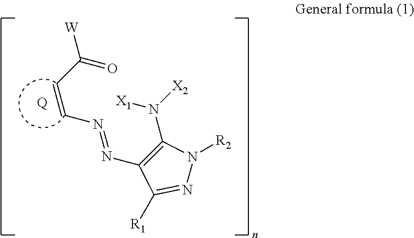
C(=CN=NC1=C(N([X1])[X2])N([R2])N=C1[R1])C(=O)[W].[Q]
